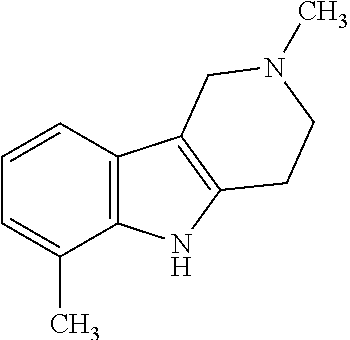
C1=CC2=C(C(C)=C1)NC1=C2CN(C)CC1
